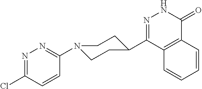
C12=C(C(C3CCN(C4=NN=C(Cl)C=C4)CC3)=NNC1=O)C=CC=C2
